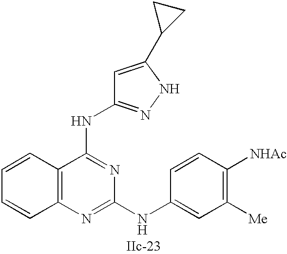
C12=C(N=C(NC3=CC([Me])=C([NHAc])C=C3)N=C1NC1=NNC(C3CC3)=C1)C=CC=C2
